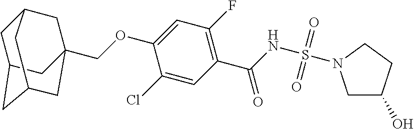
C1C2CC3CC(COC4=CC(F)=C(C(NS(=O)(=O)N5CC(O)CC5)=O)C=C4Cl)(CC1C3)C2
